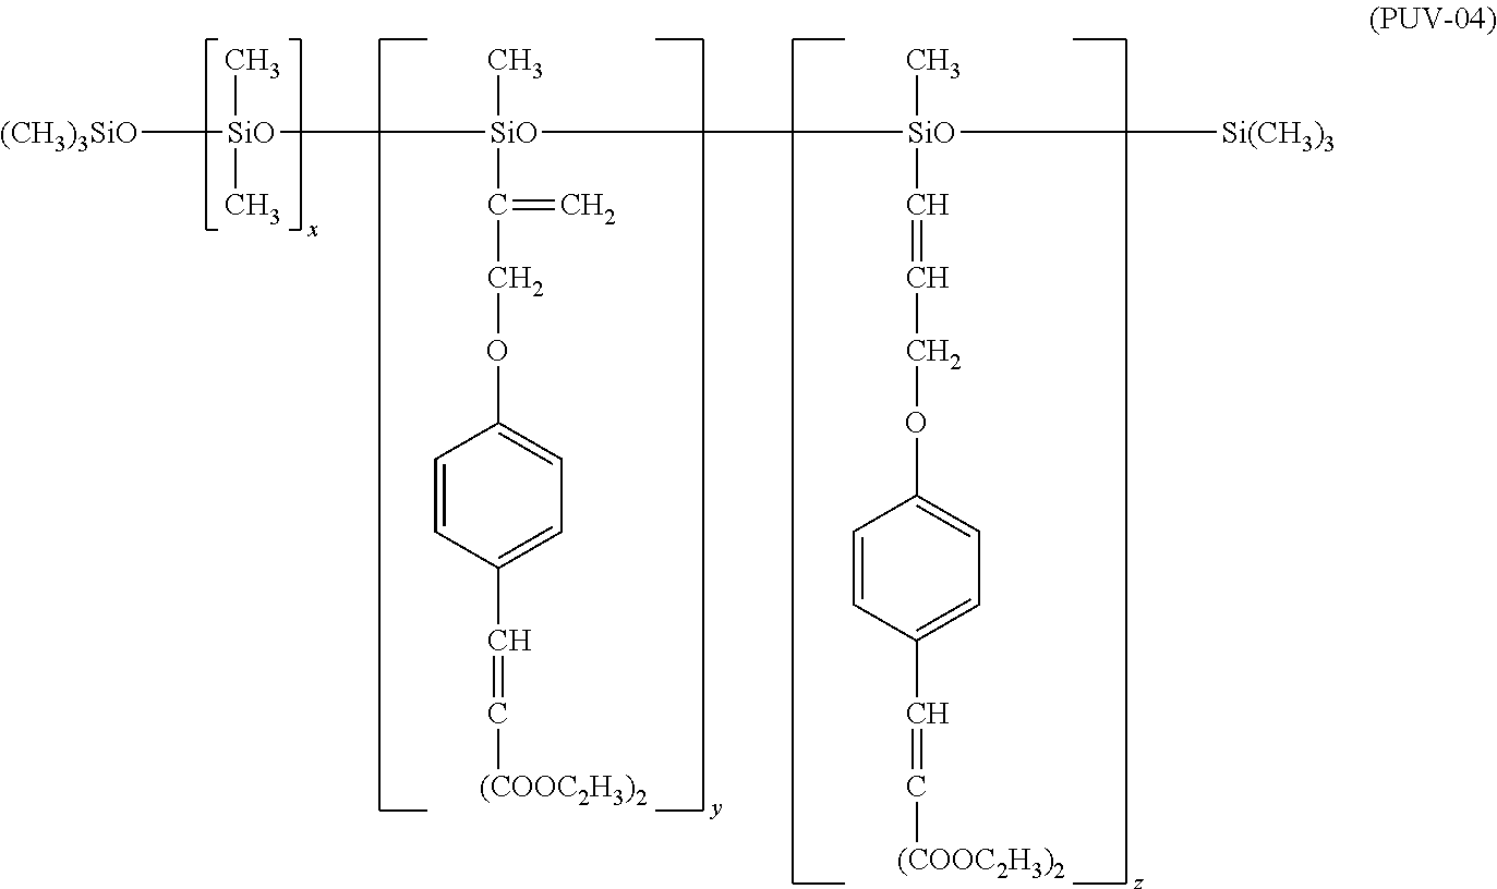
[(CH3)3SiO][SiO](C)(C)[SiO](C)(C(=C)COC1=CC=C(C=C[(COOC2H3)2])C=C1)[SiO](C)(C=CCOC1=CC=C(C=C[(COOC2H3)2])C=C1)[Si(CH3)3]
